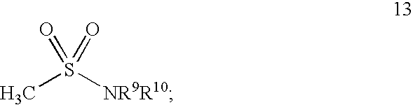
CS([NR9R10])(=O)=O
